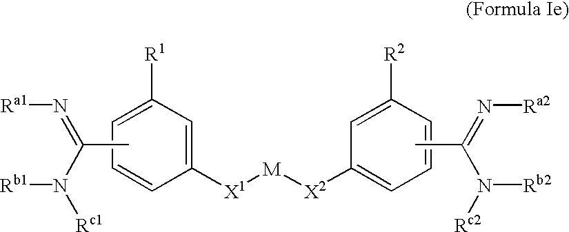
C1=CC=C([R1])C=C1[X1][M][X2]C1=CC=CC([R2])=C1.CC(=N[Ra1])N([Rb1])[Rc1].CC(N([Rb2])[Rc2])=N[Ra2]
